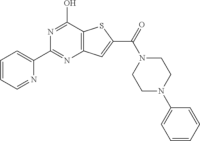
C1(C2=NC3=C(C(O)=N2)SC(C(N2CCN(C4=CC=CC=C4)CC2)=O)=C3)=CC=CC=N1
